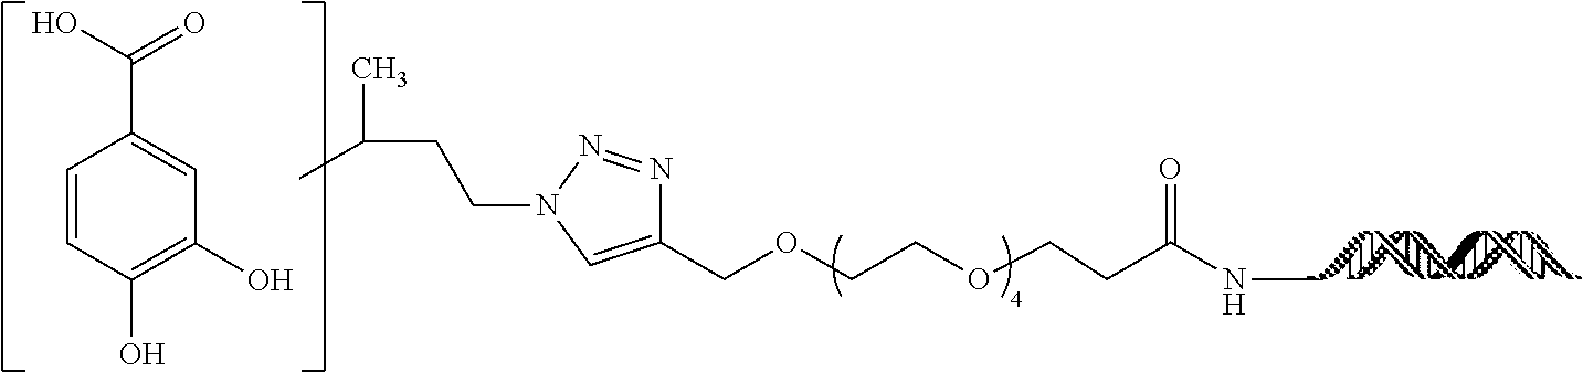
C1(COCCOCCC(NC)=O)=CN(CCC(C)C)N=N1.C1=CC(O)=C(O)C=C1C(O)=O
